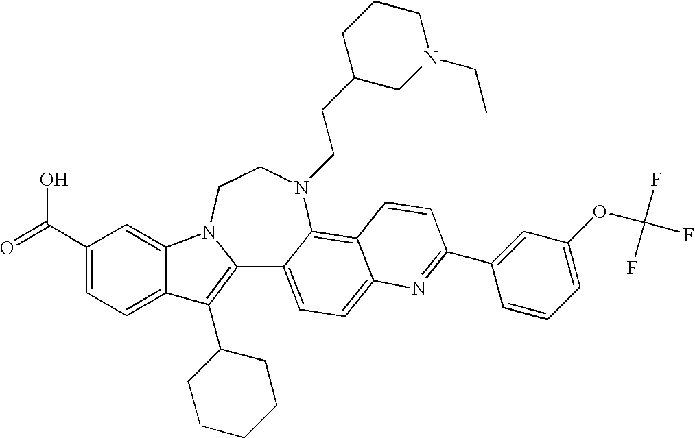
C12=C(C3CCCCC3)C3=CC=C(C(=O)O)C=C3N1CCN(CCC1CN(CC)CCC1)C1=C3C(=CC=C21)N=C(C1=CC(OC(F)(F)F)=CC=C1)C=C3
